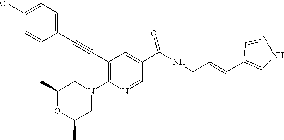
C1(C#CC2=C(N3CC(C)OC(C)C3)N=CC(C(NCC=CC3=CNN=C3)=O)=C2)=CC=C(Cl)C=C1
